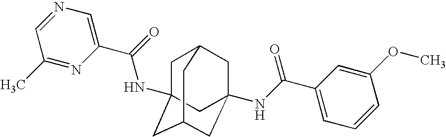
C1C2(NC(C3=CN=CC(C)=N3)=O)CC3CC(NC(C4=CC=CC(OC)=C4)=O)(CC1C3)C2
